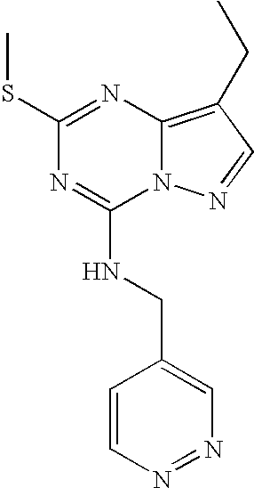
C1(SC)=NC2=C(CC)C=NN2C(NCC2=CN=NC=C2)=N1
